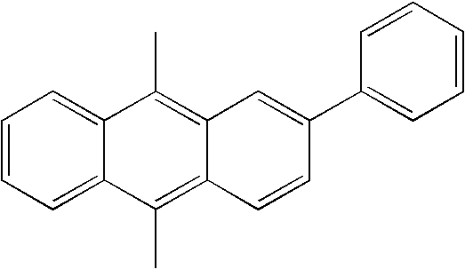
C1=CC=C2C(=C1)C(C)=C1C(=C2C)C=CC(C2=CC=CC=C2)=C1
